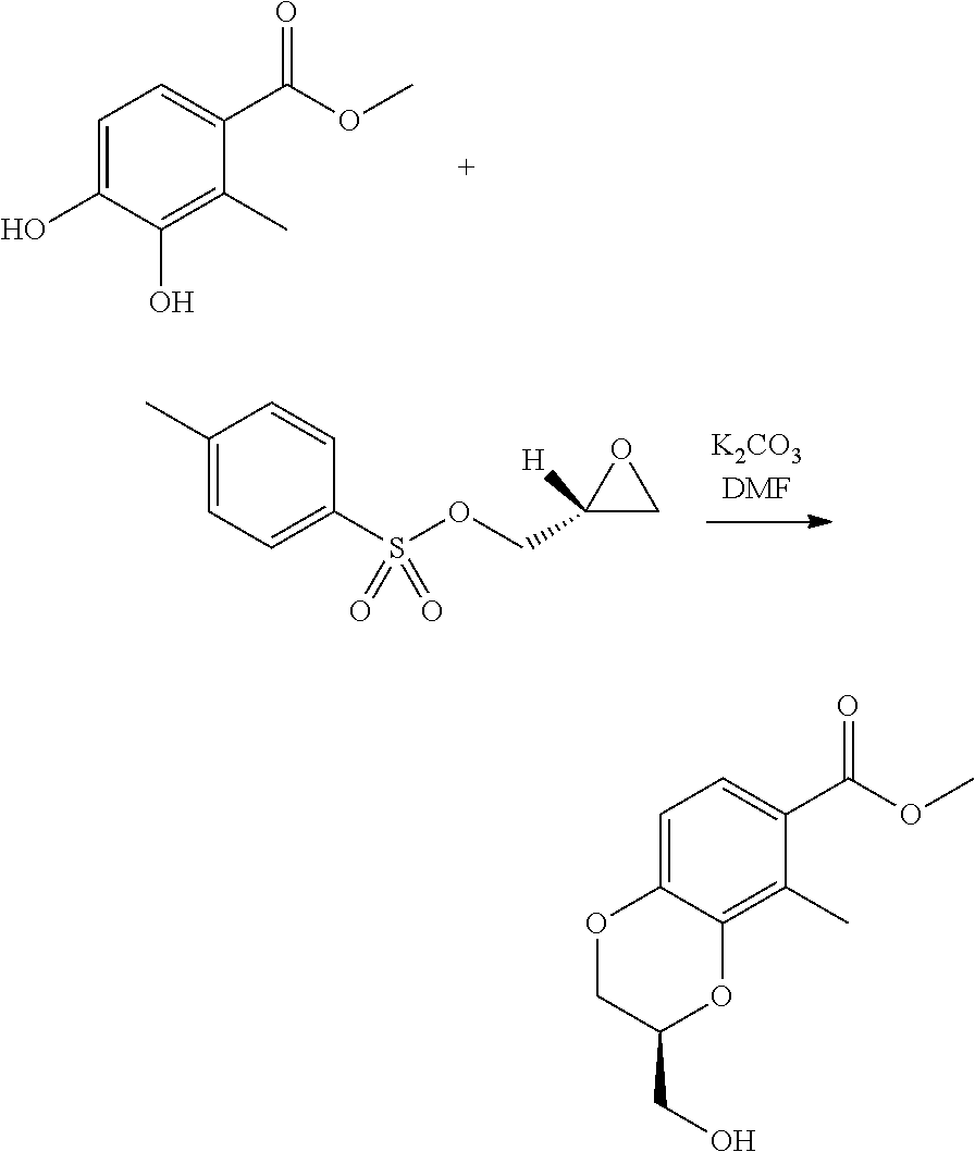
C1=C(O)C(O)=C(C)C(C(OC)=O)=C1.C1(C)=CC=C(S(OCC2([H])CO2)(=O)=O)C=C1.C1=C2C(=C(C)C(C(OC)=O)=C1)OC(CO)CO2
